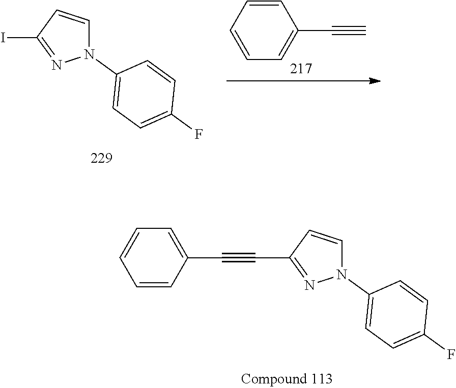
C1=CC(C#C)=CC=C1.N1(C2=CC=C(F)C=C2)C=CC(I)=N1.C1=CC=CC(C#CC2=NN(C3=CC=C(F)C=C3)C=C2)=C1
